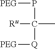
[PEG]PC(C)([Ru])[Q][PEG]
